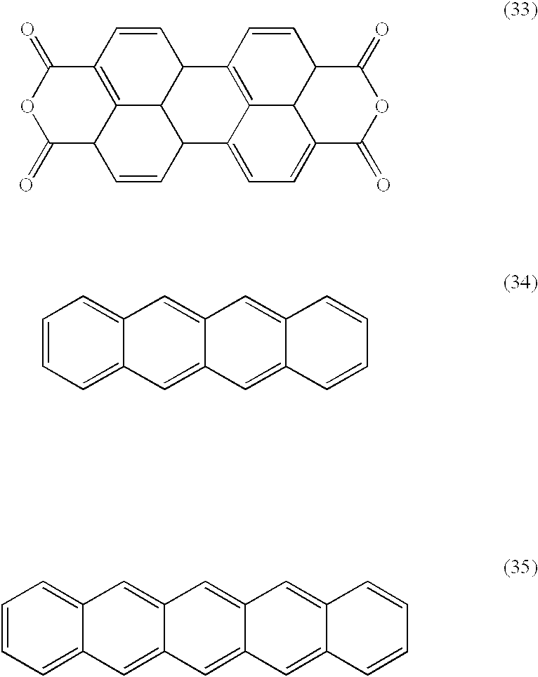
O1C(=O)C2C3=C(C1=O)C=CC1C3C(C=C2)C2=CC=C3C4C2=C1C=CC4C(=O)OC3=O.C1=CC=C2C(=C1)C=C1C(=C2)C=C2C(=C1)C=CC=C2.C1=CC=C2C(=C1)C=C1C(=C2)C=C2C(=C1)C=C1C(=C2)C=CC=C1
